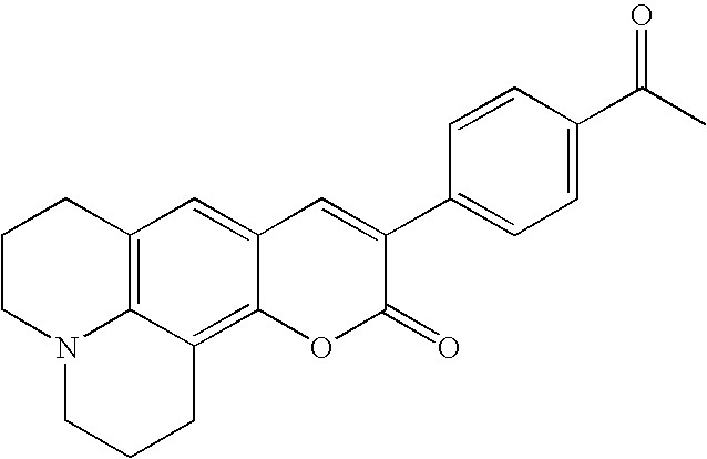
C12=CC3=C4C(=C1OC(=O)C(C1=CC=C(C(C)=O)C=C1)=C2)CCCN4CCC3
